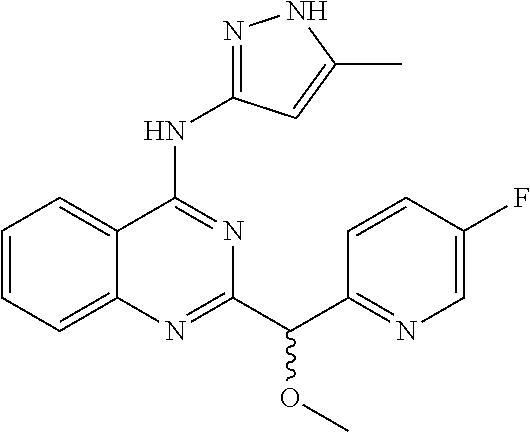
C12=CC=CC=C1N=C(C(C1=NC=C(F)C=C1)OC)N=C2NC1=NNC(C)=C1
